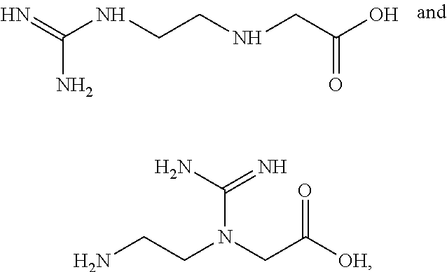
N=C(N)NCCNCC(O)=O.NCCN(CC([OH])=O)C(N)=N
